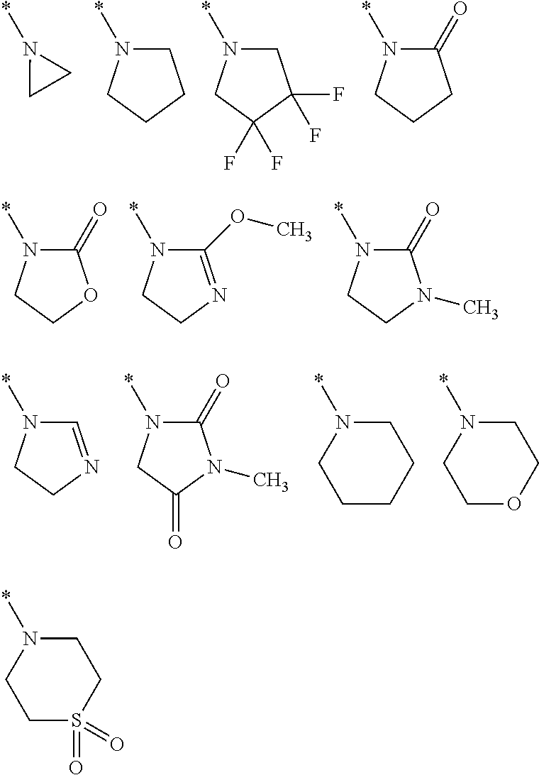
C1N(*)CCC1.C1N(*)CC(F)(F)C1(F)F.C1(=O)N(*)CCC1.N1(*)CC1.C1(=O)N(*)CCO1.C1(OC)=NCCN1*.C1(=O)N(*)CCN1C.C1=NCCN1*.C1(=O)N(*)CC(=O)N1C.C1N(*)CCCC1.C1N(*)CCOC1.C1N(*)CCS(=O)(=O)C1
